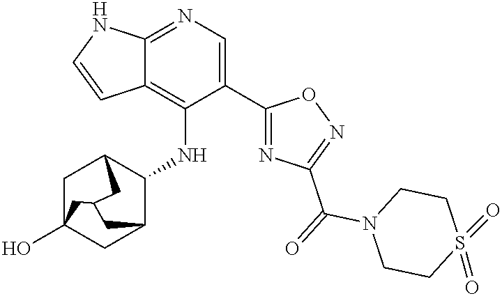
C12=NC=C(C3=NC(C(=O)N4CCS(=O)(=O)CC4)=NO3)C(NC3C4CC5(O)CC3CC(C5)C4)=C1C=CN2
